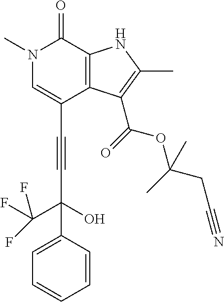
C(C1=CN(C)C(=O)C2=C1C(C(=O)OC(CC#N)(C)C)=C(C)N2)#CC(C(F)(F)F)(O)C1=CC=CC=C1
